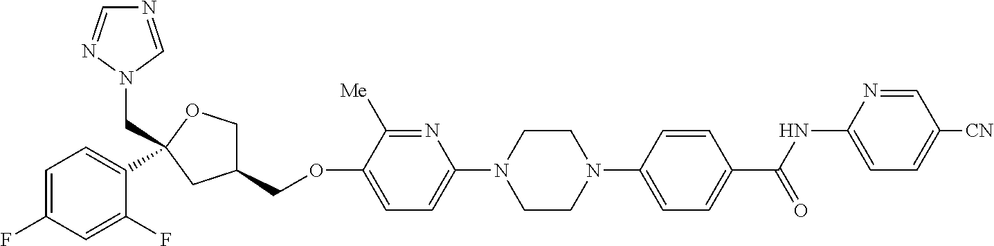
C1=C(F)C=C(F)C(C2(CN3N=CN=C3)OCC(COC3=CC=C(N4CCN(C5=CC=C(C(NC6=CC=C([CN])C=N6)=O)C=C5)CC4)N=C3[Me])C2)=C1
